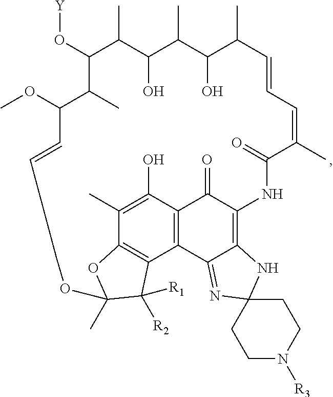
[Y]OC1C(C)C(OC)C=CCCCOC2(C)OC3=C(C4=C(C(=O)C(=C5C4=NC4(N5)CCN([R3])CC4)NC(=O)C(C)=CC=CC(C)C(O)C(C)C(O)C1C)C(O)=C3C)C2([R2])[R1]
